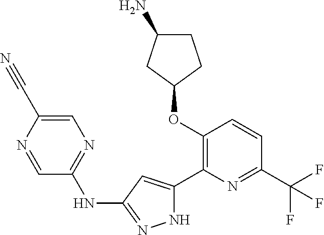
C1(OC2=C(C3=CC(NC4=NC=C(C#N)N=C4)=NN3)N=C(C(F)(F)F)C=C2)CCC(N)C1
